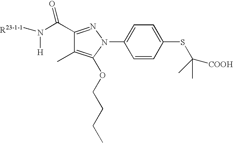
[R23-1-1]N([H])C(C1=NN(C2=CC=C(SC([COOH])(C)C)C=C2)C(OCCCC)=C1C)=O
